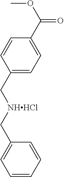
C1(C[NHHCl]CC2=CC=CC=C2)=CC=C(C(OC)=O)C=C1
